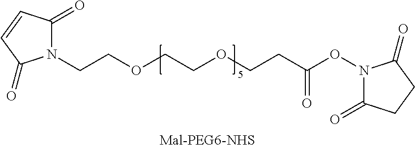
N1(CCOCCOCCC(ON2C(=O)CCC2=O)=O)C(=O)C=CC1=O
